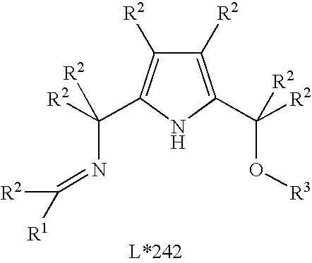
C1([R2])=C(C([R2])(O[R3])[R2])NC(C([R2])(N=C([R2])[R1])[R2])=C1[R2]
